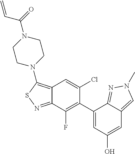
C12=C(N3CCN(C(=O)C=C)CC3)SN=C1C(F)=C(C1=CC(O)=CC3=CN(C)N=C13)C(Cl)=C2
